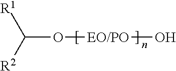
O(C([R2])[R1])[EO/PO]O
